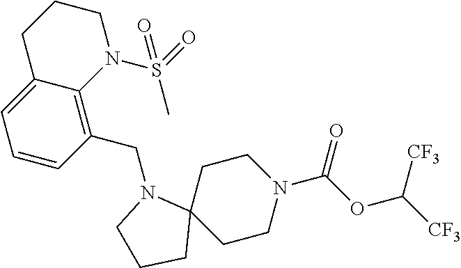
N1(CC2=C3C(=CC=C2)CCCN3S(=O)(C)=O)CCCC12CCN(C(OC([CF3])[CF3])=O)CC2
